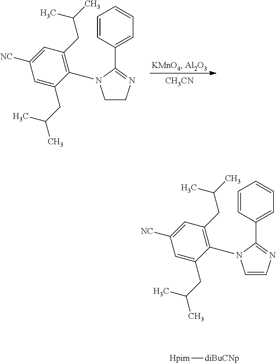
C1=CC(C2=NCCN2C2=C(CC(C)C)C=C([NC])C=C2CC(C)C)=CC=C1.[CH3CN].C1=CC(C2=NC=CN2C2=C(CC(C)C)C=C([NC])C=C2CC(C)C)=CC=C1.[Hpim][diBuCNp]
